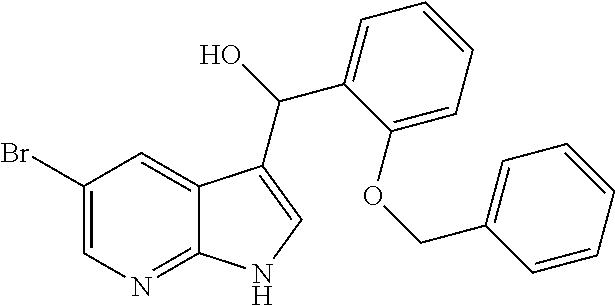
C12=NC=C(Br)C=C1C(C(C1=CC=CC=C1OCC1=CC=CC=C1)O)=CN2
